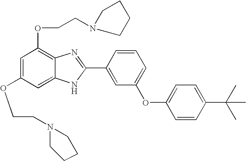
C1=C(OCCN2CCCC2)C=C2C(=C1OCCN1CCCC1)N=C(C1=CC(OC3=CC=C(C(C)(C)C)C=C3)=CC=C1)N2
